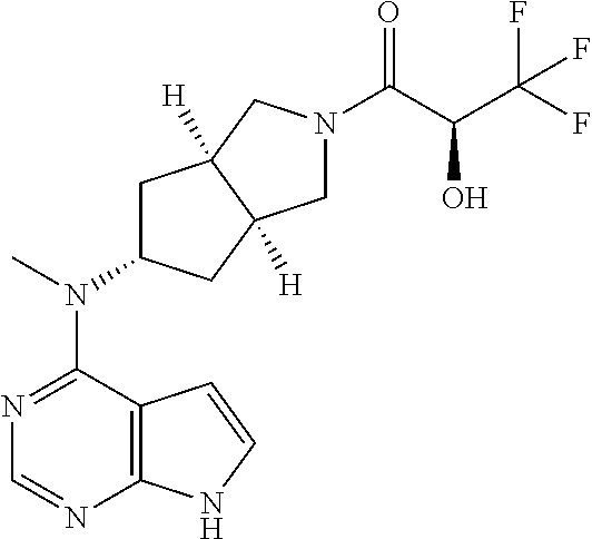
C12=C(N=CN=C1N(C)C1CC3([H])C([H])(C1)CN(C(=O)C(O)C(F)(F)F)C3)NC=C2
